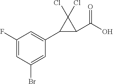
C1(F)=CC(Br)=CC(C2C(C(O)=O)C2(Cl)Cl)=C1
